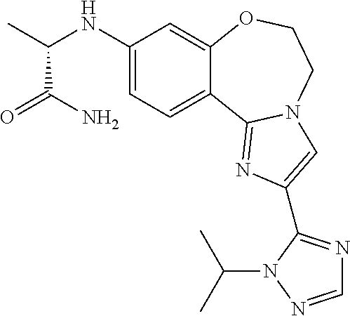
C1(NC(C)C(N)=O)=CC=C2C(=C1)OCCN1C2=NC(C2=NC=NN2C(C)C)=C1
